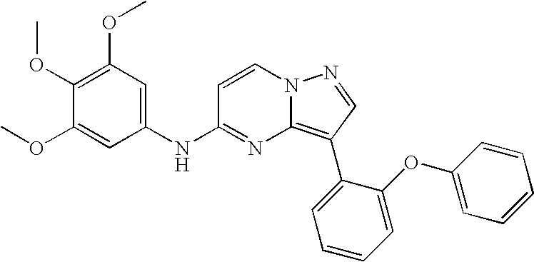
C1(OC)=C(OC)C=C(NC2=NC3=C(C4=CC=CC=C4OC4=CC=CC=C4)C=NN3C=C2)C=C1OC
